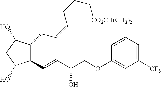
C1(C=CC(COC2=CC([CF3])=CC=C2)O)C(O)CC(O)C1CC=CCCC[CO2CH(CH3)2]
